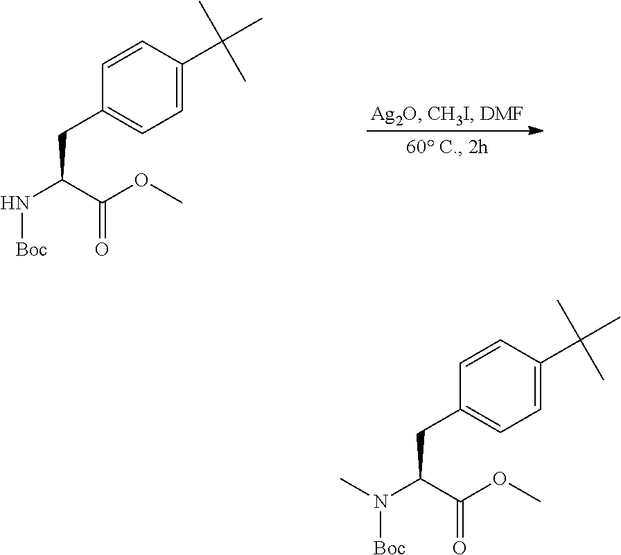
C1=CC(C(C)(C)C)=CC=C1CC(N([Boc])C)C(OC)=O.C1=CC(C(C)(C)C)=CC=C1CC(N[Boc])C(OC)=O
